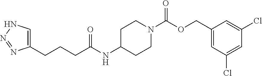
C1(NC(CCCC2=CNN=N2)=O)CCN(C(OCC2=CC(Cl)=CC(Cl)=C2)=O)CC1
